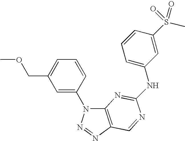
C12=C(N=NN1C1=CC(COC)=CC=C1)C=NC(NC1=CC=CC(S(C)(=O)=O)=C1)=N2
